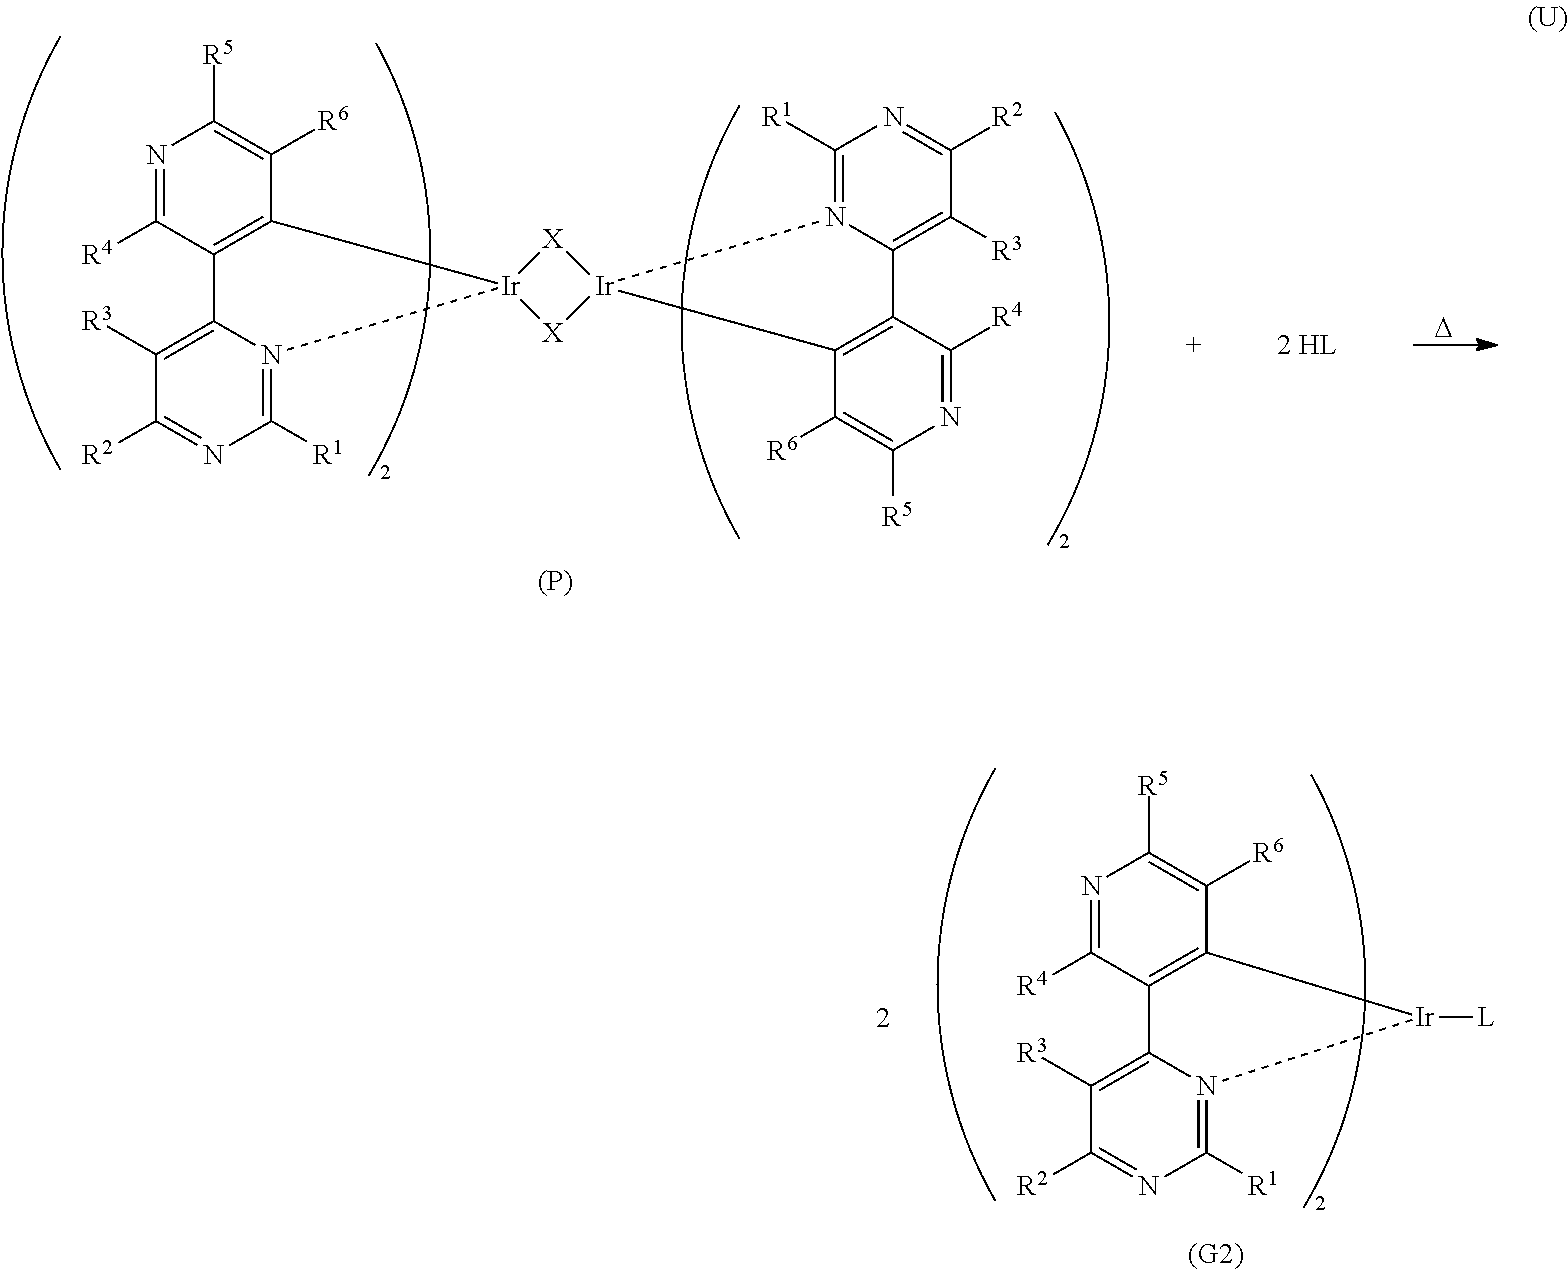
N1=C([R4])C2=C(C([R6])=C1[R5])[Ir]([L])N1=C([R1])N=C([R2])C([R3])=C21.N1=C([R4])C2=C(C([R6])=C1[R5])[Ir]1(N3=C([R1])N=C([R2])C([R3])=C23)[X][Ir]2(C3=C(C([R4])=NC([R5])=C3[R6])C3=C([R3])C([R2])=NC([R1])=N32)[X]1.[(P)].[D]
